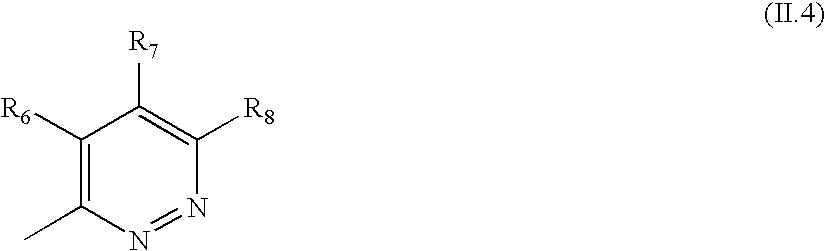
C1([R6])=C(C)N=NC([R8])=C1[R7]
